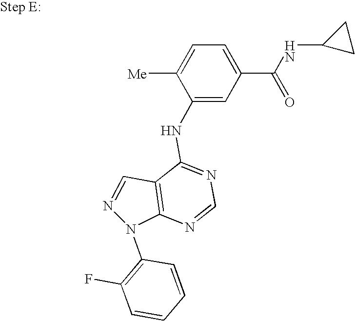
C12=C(N(C3=C(F)C=CC=C3)N=C1)N=CN=C2NC1=CC(C(=O)NC2CC2)=CC=C1[Me]
